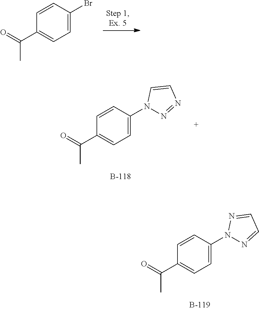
C1=C(Br)C=CC(C(C)=O)=C1.C1=C(N2N=NC=C2)C=CC(C(C)=O)=C1.C1=C(N2N=CC=N2)C=CC(C(C)=O)=C1
